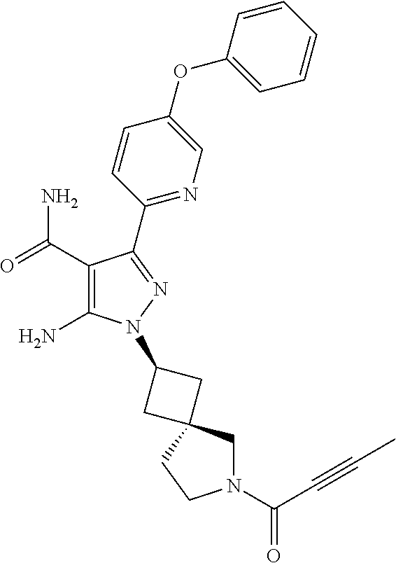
C1(C(=O)N)=C(N)N(C2CC3(C2)CN(C(C#CC)=O)CC3)N=C1C1=NC=C(OC2=CC=CC=C2)C=C1
